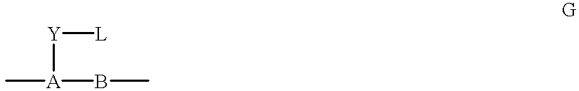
[Y]([L])[A](C)BC
